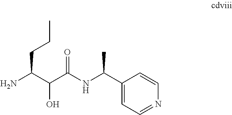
NC(C(C(NC(C1=CC=NC=C1)C)=O)O)CCC
